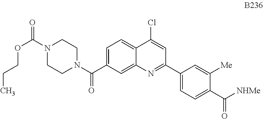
C1=C(C(N2CCN(C(=O)OCCC)CC2)=O)C=C2C(=C1)C(Cl)=CC(C1=CC=C(C(=O)[NHMe])C([Me])=C1)=N2
